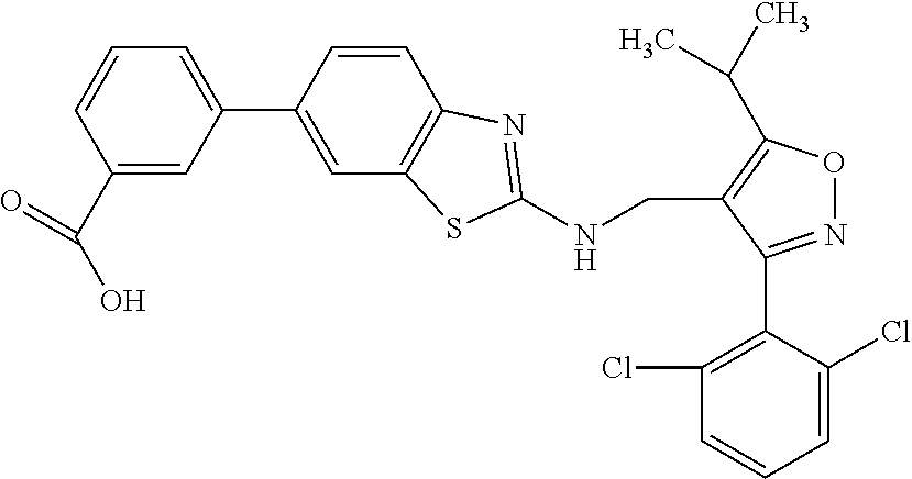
C1(C2=CC3=C(C=C2)N=C(NCC2=C(C(C)C)ON=C2C2=C(Cl)C=CC=C2Cl)S3)=CC=CC(C(O)=O)=C1
